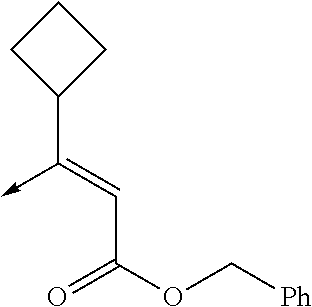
C(C(OC[Ph])=O)=C(->C)C1CCC1
